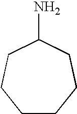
C1CCCC(N)CC1
